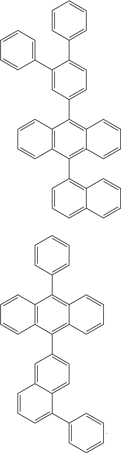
C12=C(C(C3=CC=C4C(=C3)C=CC=C4C3=CC=CC=C3)=C3C(=C1C1=CC=CC=C1)C=CC=C3)C=CC=C2.C12=C(C(C3=C4C(=CC=C3)C=CC=C4)=C3C(=C1C1=CC=C(C4=CC=CC=C4)C(C4=CC=CC=C4)=C1)C=CC=C3)C=CC=C2
